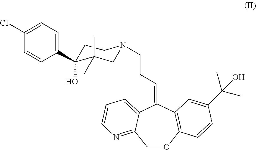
C1(Cl)=CC=C(C2(O)CCN(CCC=C3C4=CC=CN=C4COC4=C3C=C(C(C)(C)O)C=C4)CC2(C)C)C=C1
